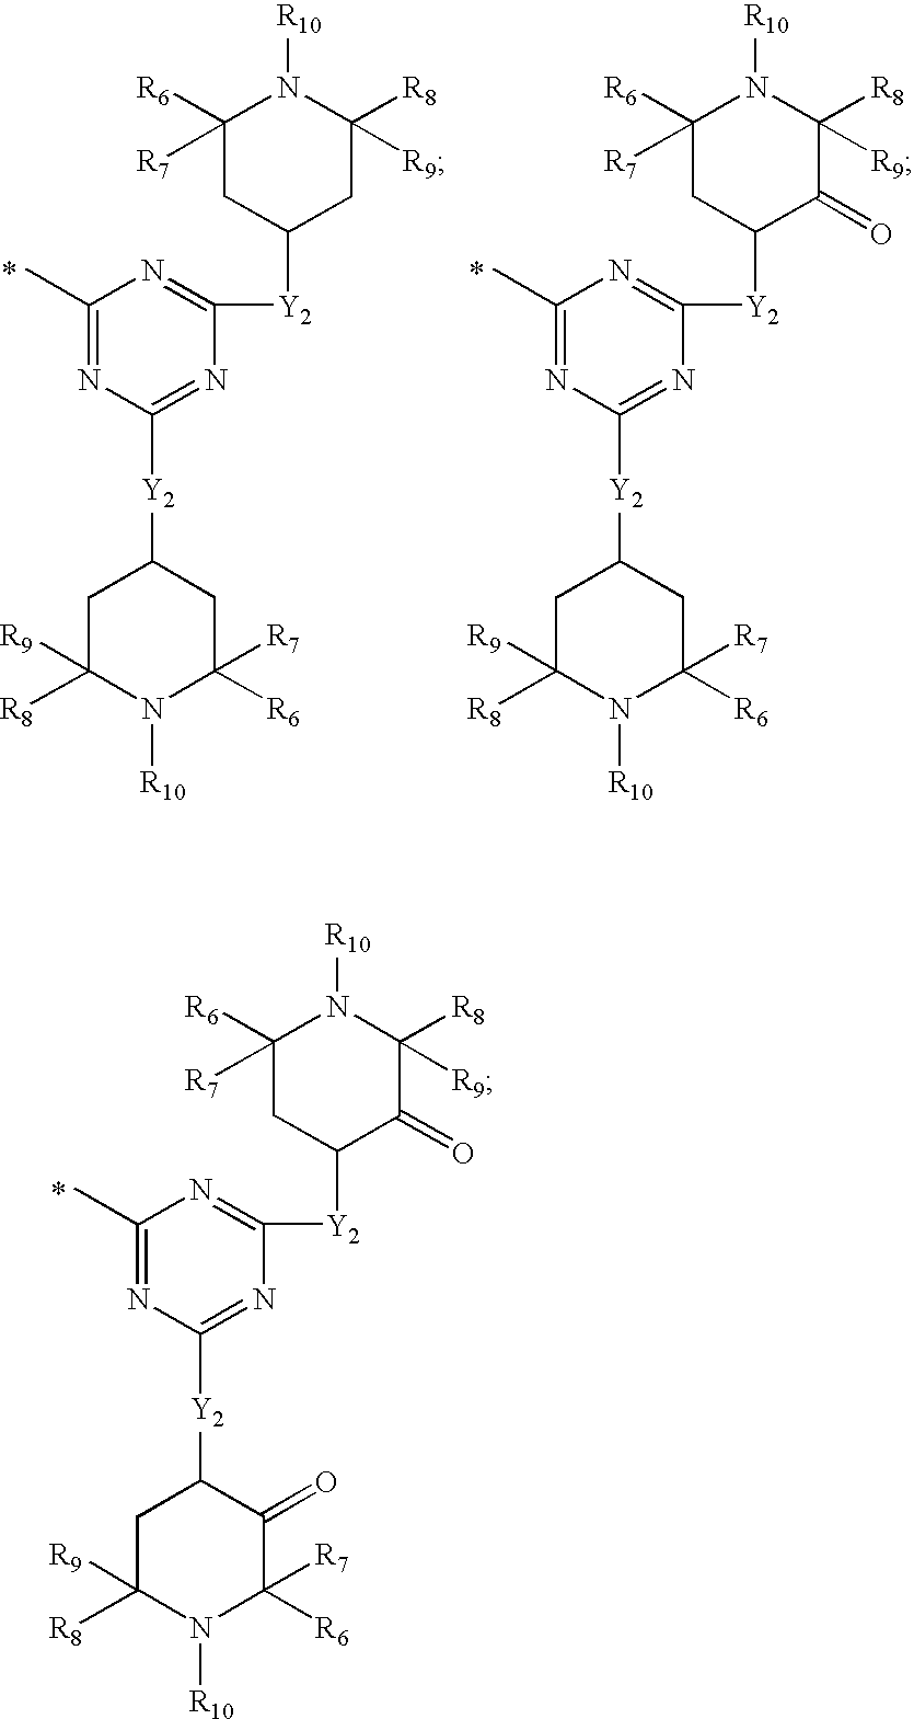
C1C([R8])([R9])N([R10])C([R6])([R7])CC1[Y2]C1=NC([Y2]C2CC([R8])([R9])N([R10])C([R6])([R7])C2)=NC(C)=N1.C1C([R8])([R9])N([R10])C([R6])([R7])CC1[Y2]C1=NC([Y2]C2C(=O)C([R8])([R9])N([R10])C([R6])([R7])C2)=NC(C)=N1.C1C([R8])([R9])N([R10])C([R6])([R7])C(=O)C1[Y2]C1=NC([Y2]C2C(=O)C([R8])([R9])N([R10])C([R6])([R7])C2)=NC(C)=N1
